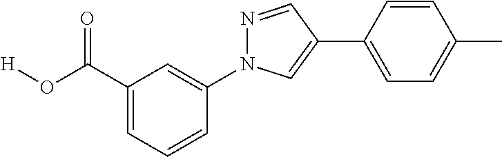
C1(C(O[H])=O)=CC=CC(N2N=CC(C3=CC=C(C)C=C3)=C2)=C1
